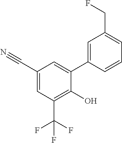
C1=C(CF)C=C(C2=CC(C#N)=CC(C(F)(F)F)=C2O)C=C1
